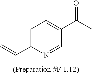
C1=C(C=C)N=CC(C(C)=O)=C1
